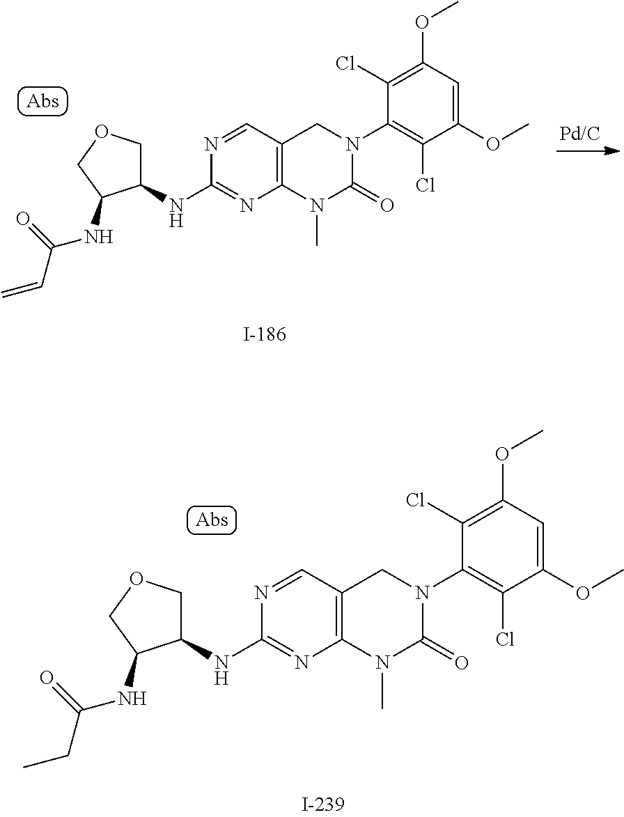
C1(NC2=NC3=C(C=N2)CN(C2=C(Cl)C(OC)=CC(OC)=C2Cl)C(=O)N3C)COCC1NC(C=C)=O.C1(NC2=NC3=C(C=N2)CN(C2=C(Cl)C(OC)=CC(OC)=C2Cl)C(=O)N3C)COCC1NC(CC)=O
